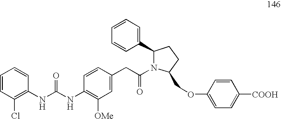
C1=CC(Cl)=C(NC(NC2=C([OMe])C=C(CC(=O)N3C(COC4=CC=C([COOH])C=C4)CCC3C3=CC=CC=C3)C=C2)=O)C=C1
